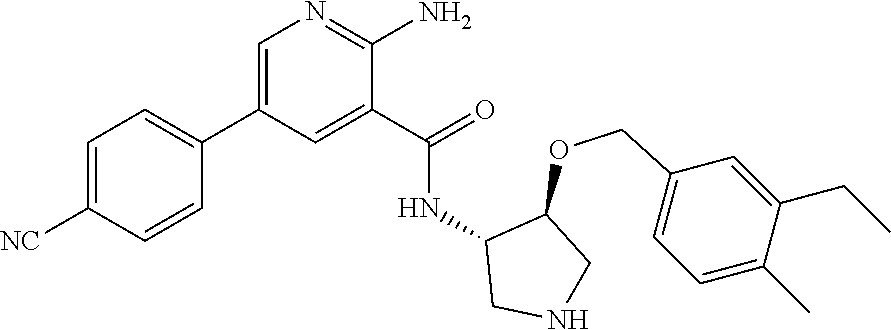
N1=C(N)C(C(=O)NC2CNCC2OCC2=CC=C(C)C(CC)=C2)=CC(C2=CC=C([NC])C=C2)=C1
